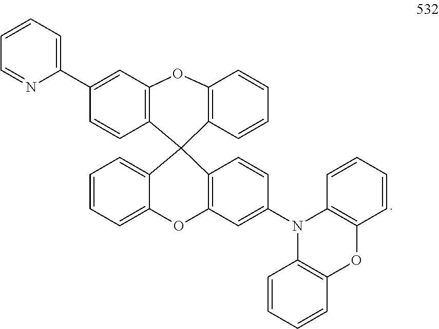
C1=C(C2=CC=CC=N2)C=CC2=C1OC1=C(C=CC=C1)C21C2=CC=CC=C2OC2=C1C=CC(N1C3=C(OC4=C1C=CC=C4)C=CC=C3)=C2
